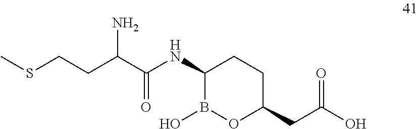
CSCCC(C(NC1B(O)OC(CC(O)=O)CC1)=O)N
